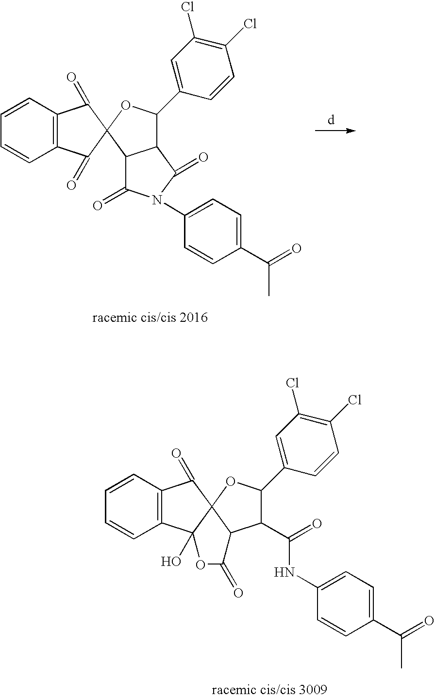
C1(=O)C2(C(=O)C3=C1C=CC=C3)C1C(C(C3=CC(Cl)=C(Cl)C=C3)O2)C(=O)N(C2=CC=C(C(=O)C)C=C2)C1=O.C12(O)C3(C(=O)C4=C1C=CC=C4)C(C(C(=O)NC1=CC=C(C(=O)C)C=C1)C(C1=CC(Cl)=C(Cl)C=C1)O3)C(=O)O2
